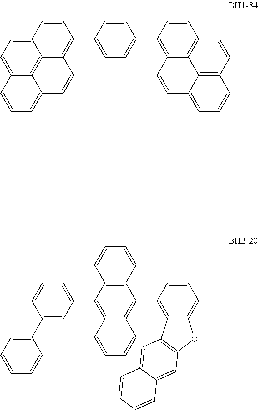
C1(C2=C3C4=C5C(=CC=C4C=C2)C=CC=C5C=C3)=CC=C(C2=C3C4=C(C=C2)C=CC2=C4C(=CC=C2)C=C3)C=C1.C1=CC(C2=CC=CC=C2)=CC(C2=C3C(=C(C4=C5C(=CC=C4)OC4=C5C=C5C(=C4)C=CC=C5)C4=C2C=CC=C4)C=CC=C3)=C1
